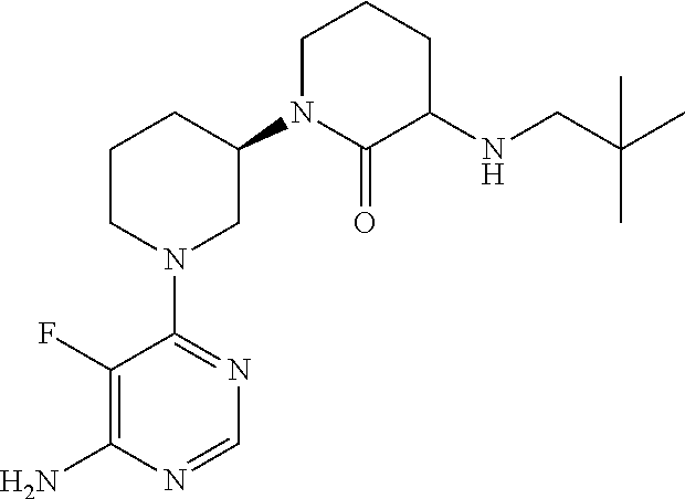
C1(N2CC(N3C(=O)C(NCC(C)(C)C)CCC3)CCC2)=NC=NC(N)=C1F
